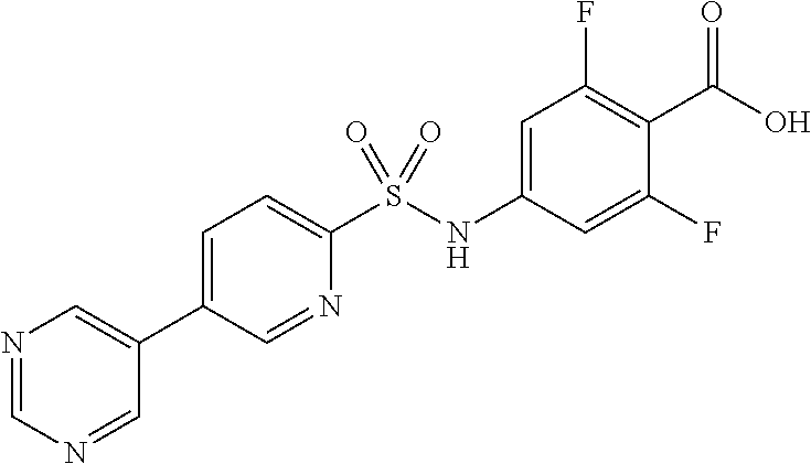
C1=C(C2=CN=CN=C2)C=NC(S(NC2=CC(F)=C(C(O)=O)C(F)=C2)(=O)=O)=C1
